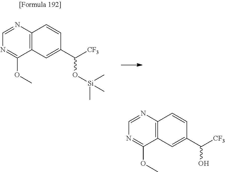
C12=C(N=CN=C1OC)C=CC(C([CF3])O[Si](C)(C)C)=C2.C12=C(N=CN=C1OC)C=CC(C([CF3])O)=C2
